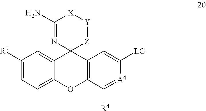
C1([R7])=CC=C2C(=C1)C1(C3=C(O2)C([R4])=[A4]C([LG])=C3)[Z][Y][X]C(N)=N1
